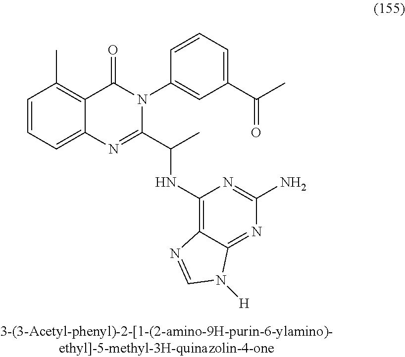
C1=CC=C2C(=C1C)C(=O)N(C1=CC(C(=O)C)=CC=C1)C(C(C)NC1=C3C(=NC(N)=N1)N([H])C=N3)=N2
